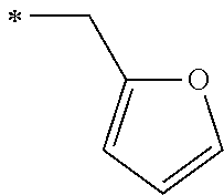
C(C1=CC=CO1)C
